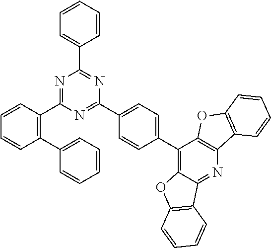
N1=C(C2=C(C3=CC=CC=C3)C=CC=C2)N=C(C2=CC=C(C3=C4C(=NC5=C3OC3=C5C=CC=C3)C3=C(O4)C=CC=C3)C=C2)N=C1C1=CC=CC=C1
